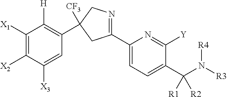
C1(C2=NCC(C3=C([H])C([X1])=C([X2])C([X3])=C3)([CF3])C2)=CC=C(C(N([R3])[R4])([R1])[R2])C([Y])=N1
